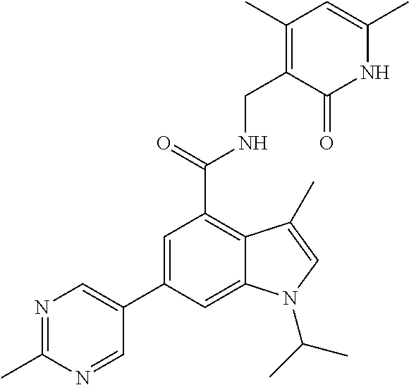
N1C(C)=CC(C)=C(CNC(C2=C3C(=CC(C4=CN=C(C)N=C4)=C2)N(C(C)C)C=C3C)=O)C1=O
